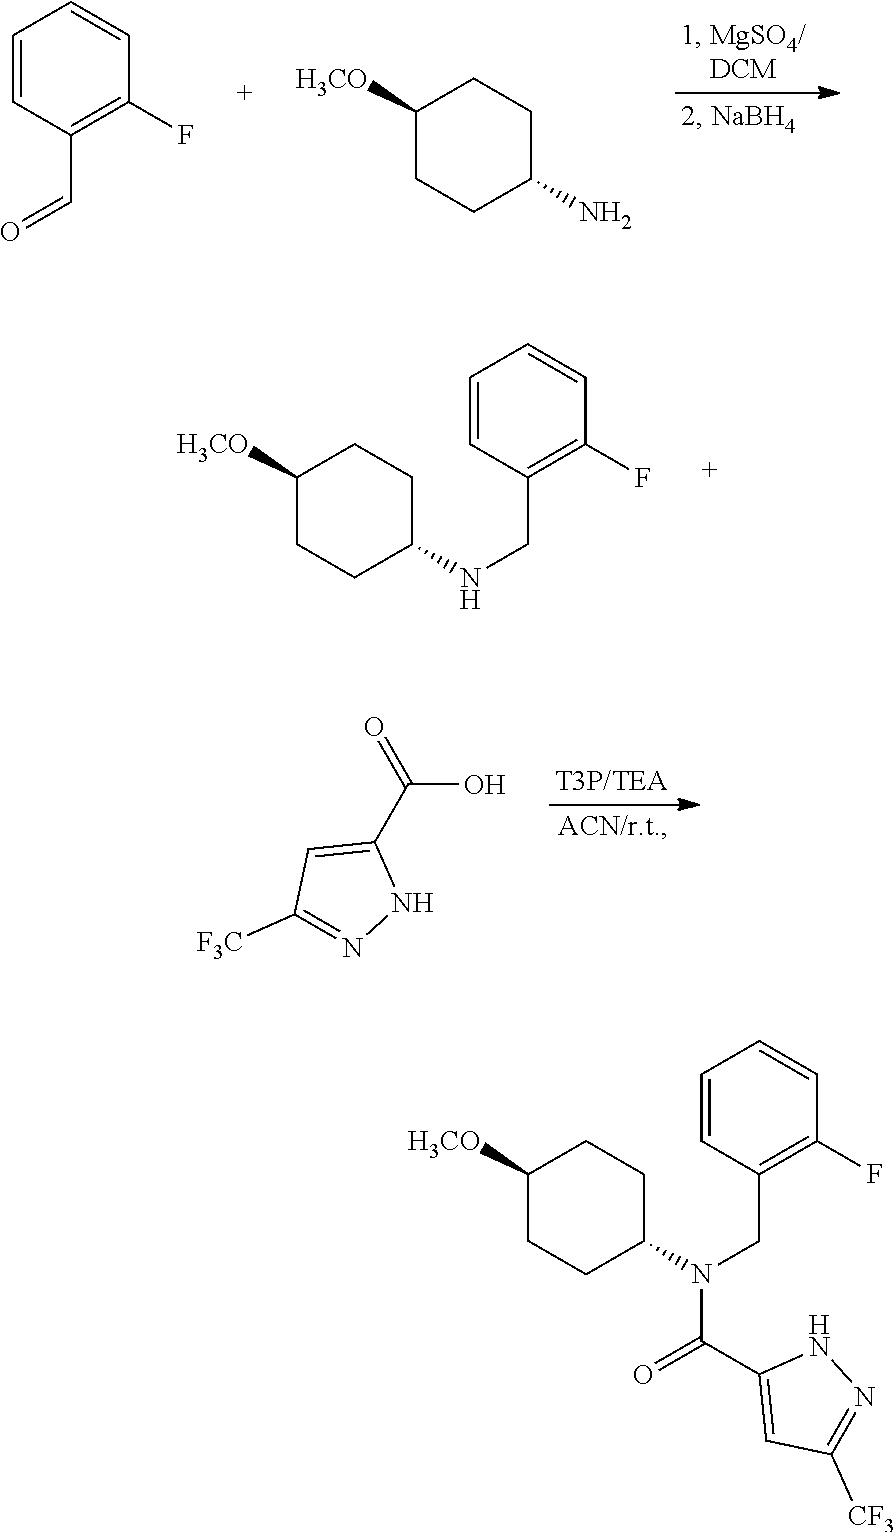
C1=CC(C=O)=C(F)C=C1.C1([H3CO])CCC(N)CC1.C1([H3CO])CCC(NCC2=C(F)C=CC=C2)CC1.O=C(C1=CC([F3C])=NN1)O.C1([H3CO])CCC(N(CC2=C(F)C=CC=C2)C(C2=CC([CF3])=NN2)=O)CC1
